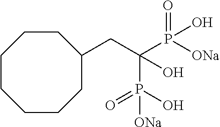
C(C(P([ONa])(=O)O)(P(O)(=O)[ONa])O)C1CCCCCCC1
